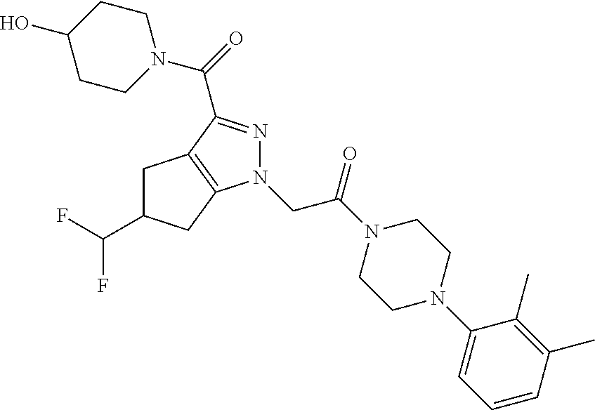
C(N1CCC(O)CC1)(=O)C1=NN(CC(N2CCN(C3=CC=CC(C)=C3C)CC2)=O)C2=C1CC(C(F)F)C2
